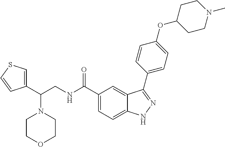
C1(C(CNC(C2=CC=C3C(=C2)C(C2=CC=C(OC4CCN(C)CC4)C=C2)=NN3)=O)N2CCOCC2)=CSC=C1
